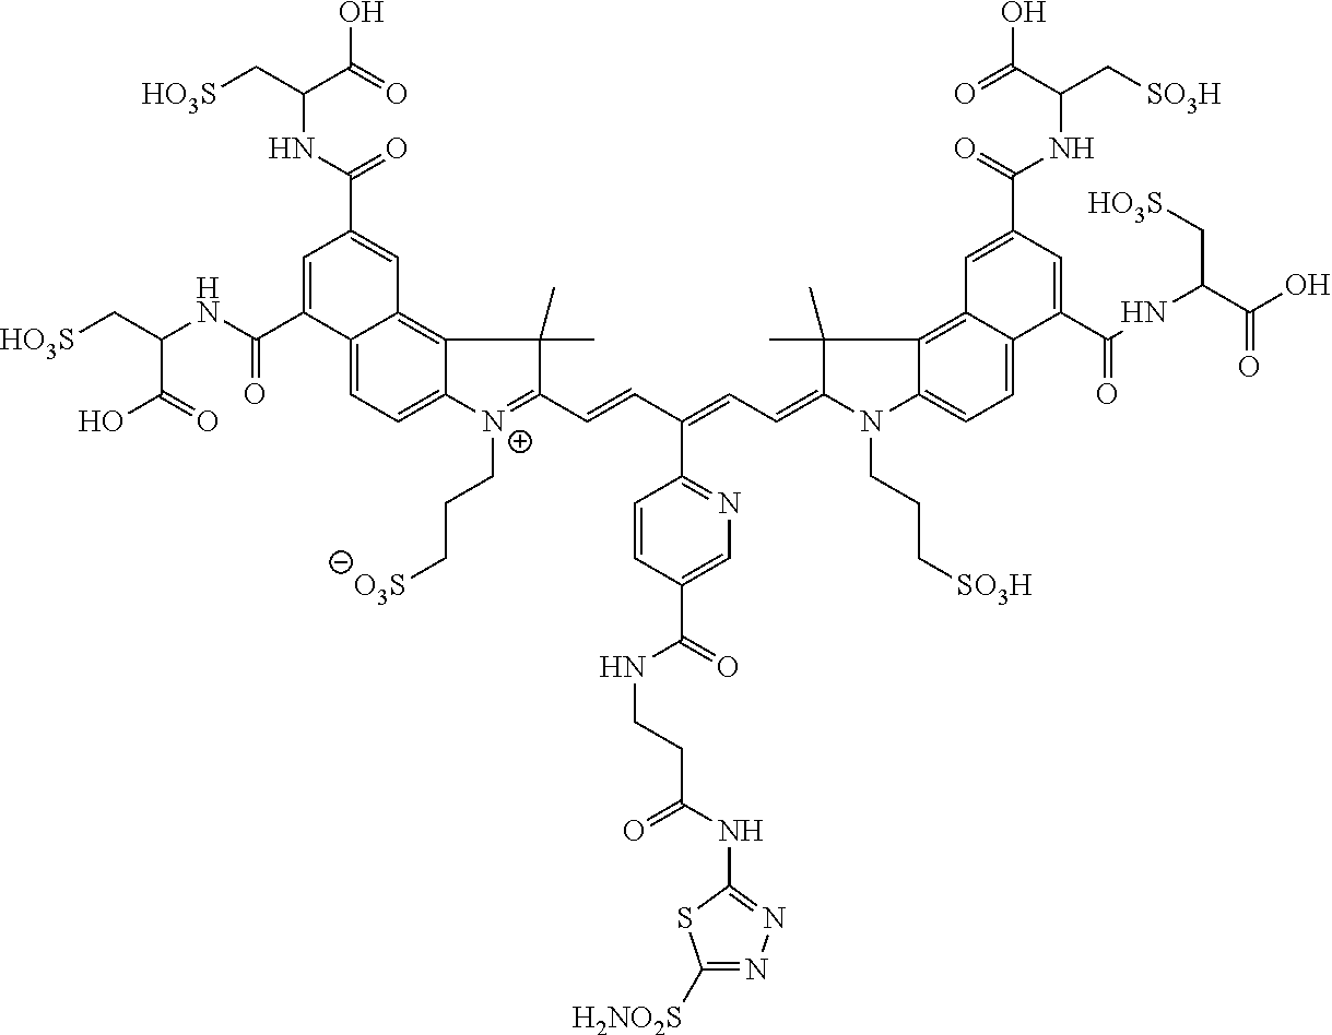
C12=CC=C3C(=C1C=C(C(=O)NC(C(O)=O)C[HO3S])C=C2C(NC(C[HO3S])C(O)=O)=O)C(C)(C)C(C=CC(=CC=C1N(CCC[SO3H])C2=CC=C4C(=C2C1(C)C)C=C(C(NC(C(=O)O)C[SO3H])=O)C=C4C(NC(C(O)=O)C[HO3S])=O)C1=NC=C(C(NCCC(NC2=NN=C([H2NO2S])S2)=O)=O)C=C1)=[N+]3CCC[O3S]
